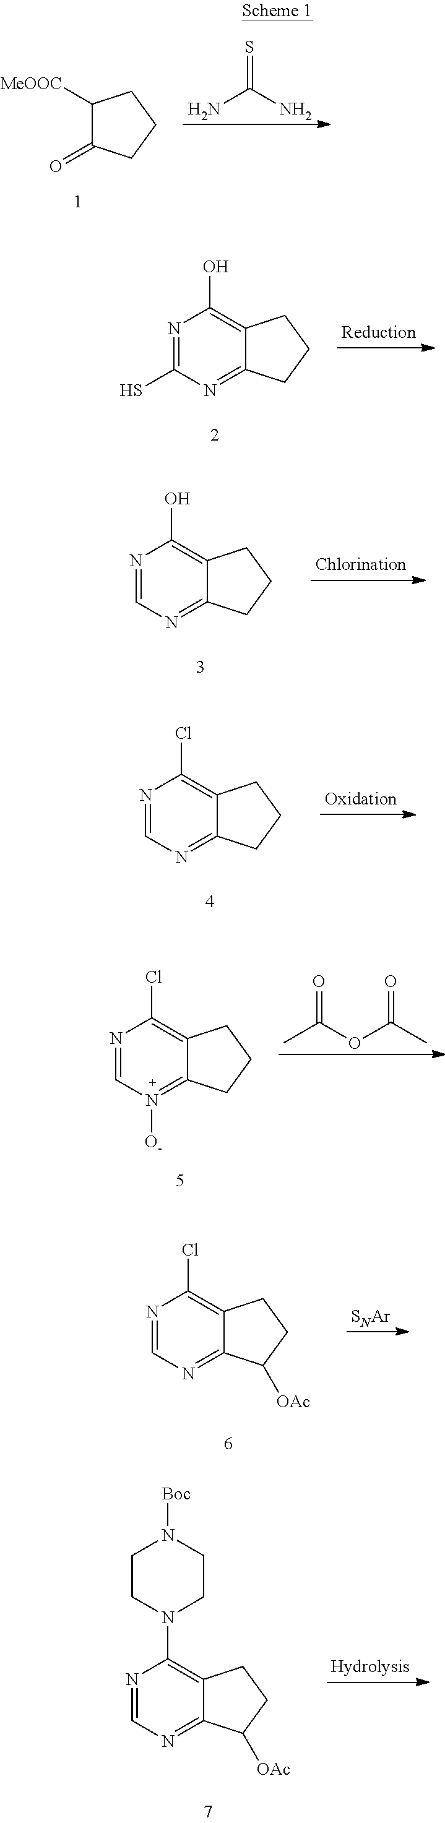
C1([MeOOC])C(=O)CCC1.NC(N)=S.N1=C(S)N=C2C(=C1O)CCC2.N1=CN=C2C(=C1O)CCC2.N1=CN=C2C(=C1Cl)CCC2.N1=CN([O-])=C2C(=C1Cl)CCC2.CC(OC(C)=O)=O.N1=CN=C2C(=C1Cl)CCC2[OAc].[SNAr].N1=CN=C2C(=C1N1CCN([Boc])CC1)CCC2[OAc]
